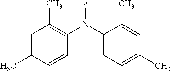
C1=C(C)C=CC(N(C2=CC=C(C)C=C2C)[#])=C1C
